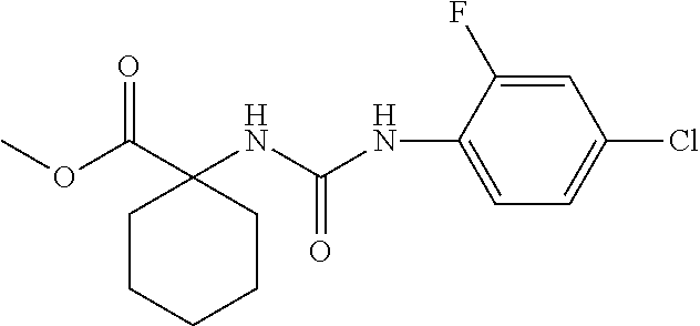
C1CCCCC1(NC(NC1=CC=C(Cl)C=C1F)=O)C(OC)=O
